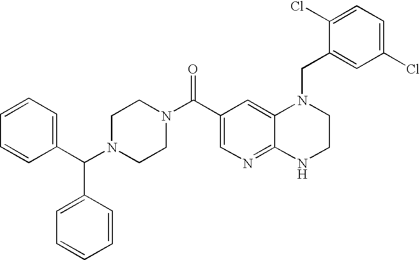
C12=NC=C(C(N3CCN(C(C4=CC=CC=C4)C4=CC=CC=C4)CC3)=O)C=C1N(CC1=CC(Cl)=CC=C1Cl)CCN2
